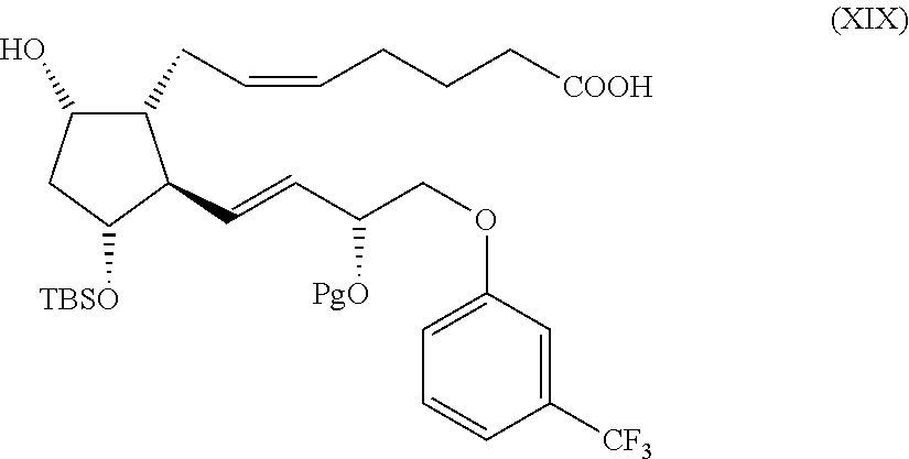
C1(O)C(CC=CCCC[COOH])C(C=CC(COC2=CC=CC([CF3])=C2)[PgO])C([TBSO])C1
